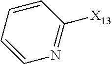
C1=CC=CC([X13])=N1
